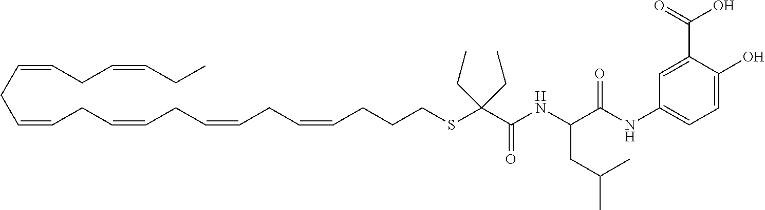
C(CC=CCC=CCC=CCC=CCCCSC(C(=O)NC(CC(C)C)C(NC1=CC=C(O)C(C(O)=O)=C1)=O)(CC)CC)=CCC=CCC
